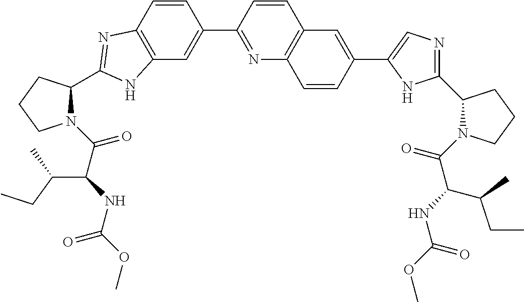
C12=C(C=CC(C3=NC4=C(C=C3)C=C(C3=CN=C(C5N(C(C(NC(OC)=O)C(CC)C)=O)CCC5)N3)C=C4)=C1)N=C(C1CCCN1C(C(NC(OC)=O)C(C)CC)=O)N2
